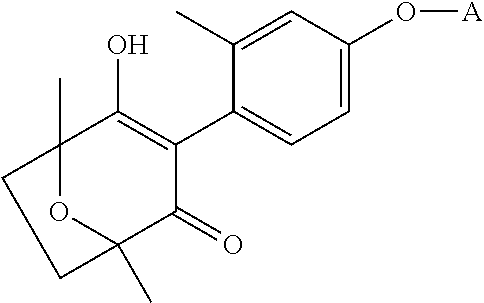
C1=C(O[A])C=C(C)C(C2=C(O)C3(C)OC(C)(C2=O)CC3)=C1
